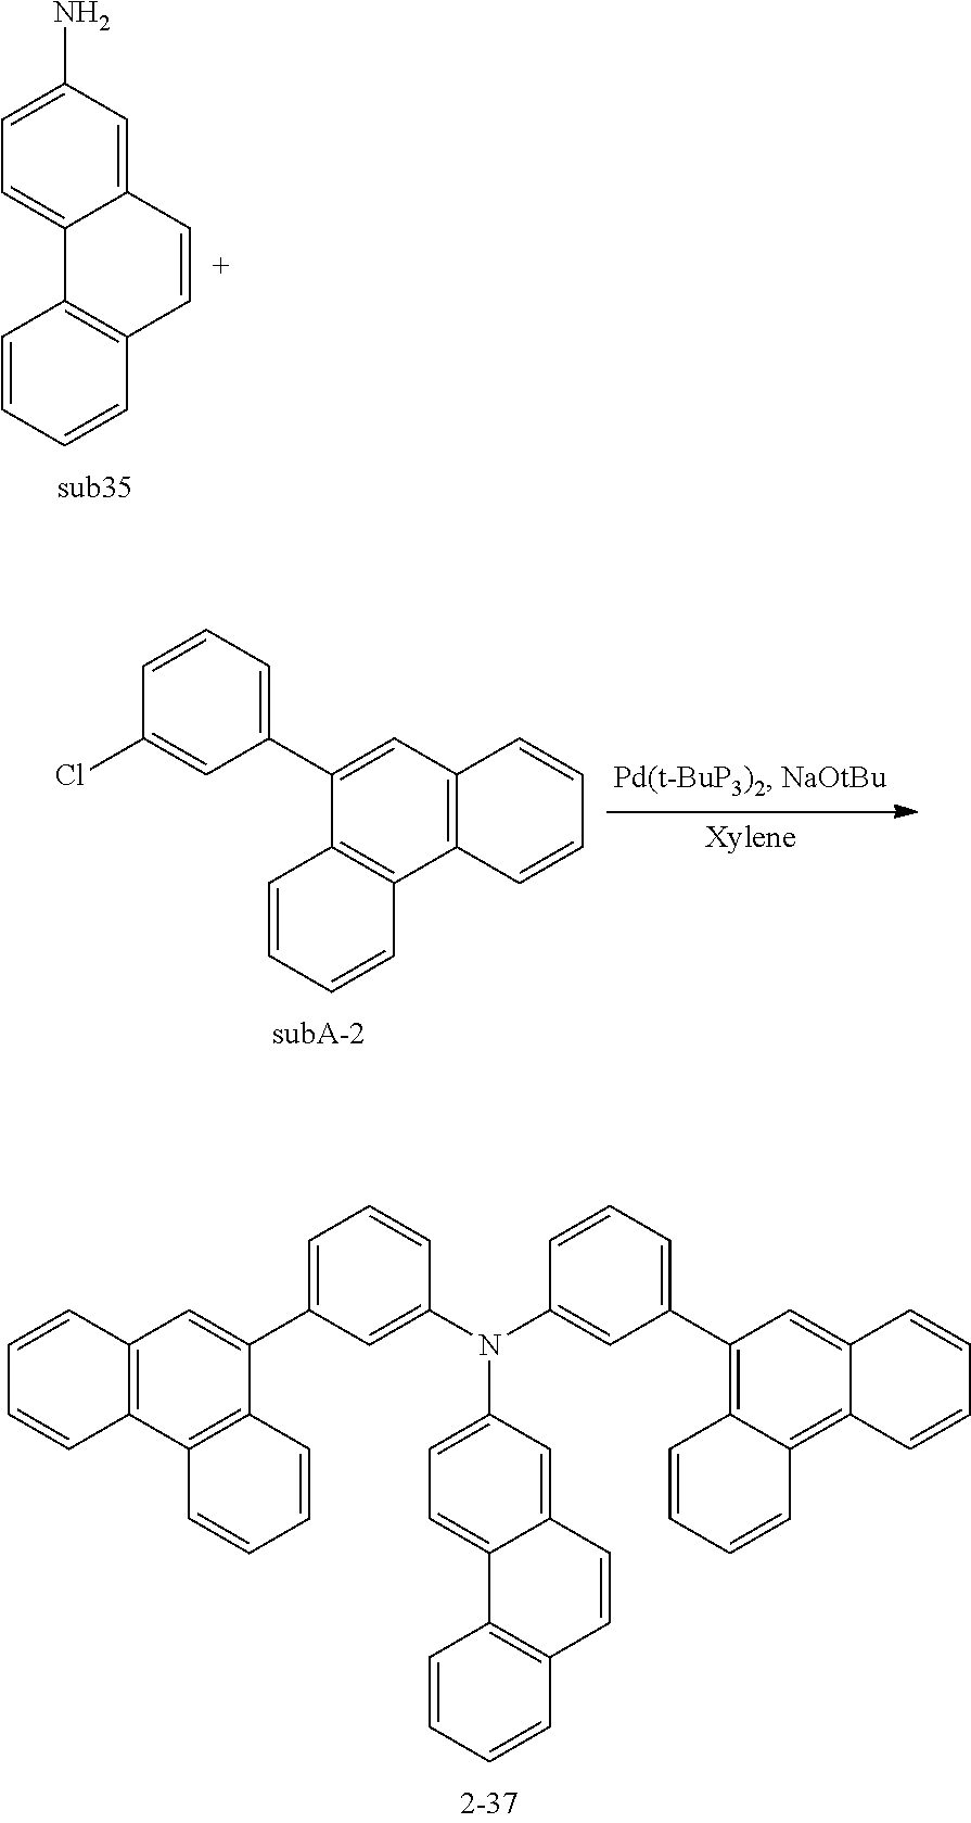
C12=C(C=C(C3=CC=CC(Cl)=C3)C3=C1C=CC=C3)C=CC=C2.C12=CC(N)=CC=C1C1=C(C=C2)C=CC=C1.C1=CC(N(C2=CC(C3=CC4=C(C5=C3C=CC=C5)C=CC=C4)=CC=C2)C2=CC=C3C(=C2)C=CC2=C3C=CC=C2)=CC(C2=C3C(=C4C(=C2)C=CC=C4)C=CC=C3)=C1
